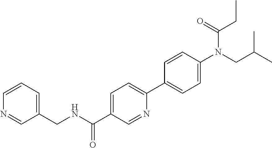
C1=CC=C(CNC(C2=CC=C(C3=CC=C(N(CC(C)C)C(=O)CC)C=C3)N=C2)=O)C=N1
